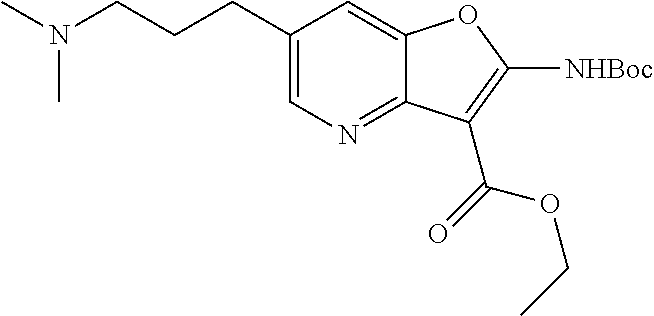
C1(CCCN(C)C)=CN=C2C(=C1)OC([NHBoc])=C2C(OCC)=O
